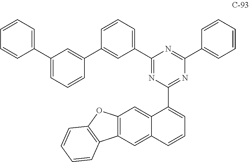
C12=C(C=C3C(=C1)C=CC=C3C1=NC(C3=CC=CC=C3)=NC(C3=CC=CC(C4=CC(C5=CC=CC=C5)=CC=C4)=C3)=N1)OC1=C2C=CC=C1
